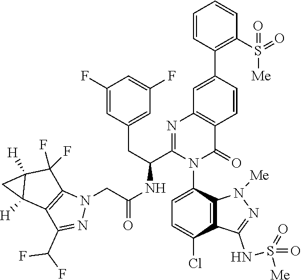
C1=CC(C2=CC3=C(C=C2)C(=O)N(C2=CC=C(Cl)C4=C2N([Me])N=C4NS(=O)(=O)[Me])C(C(CC2=CC(F)=CC(F)=C2)NC(=O)CN2C4=C(C(C(F)F)=N2)C2([H])C([H])(C4(F)F)C2)=N3)=C(S([Me])(=O)=O)C=C1
